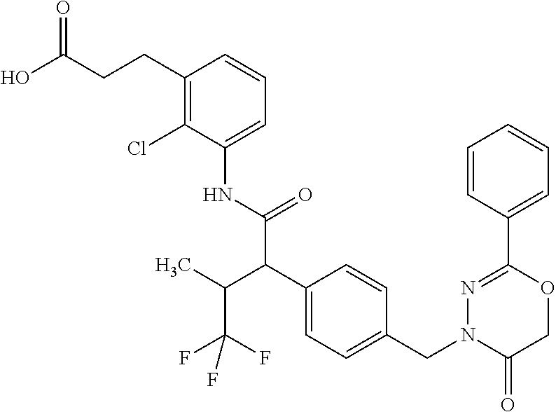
C(C(O)=O)CC1=C(Cl)C(NC(C(C2=CC=C(CN3C(=O)COC(C4=CC=CC=C4)=N3)C=C2)C(C(F)(F)F)C)=O)=CC=C1
